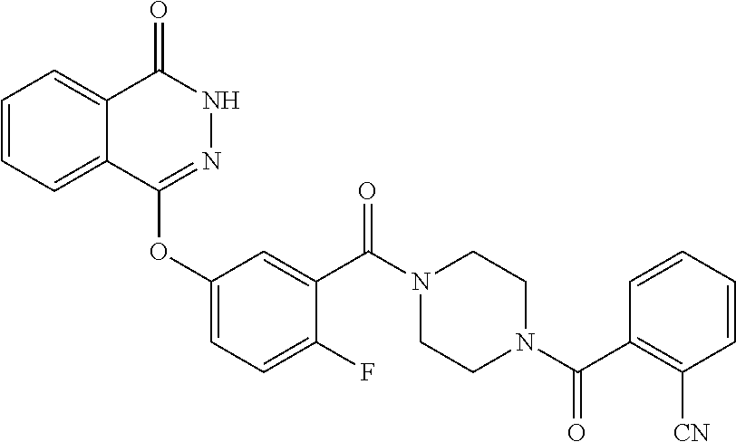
C1=CC=C2C(=C1)C(=O)NN=C2OC1=CC=C(F)C(C(N2CCN(C(=O)C3=C([CN])C=CC=C3)CC2)=O)=C1
